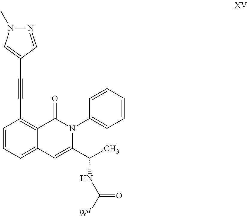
C1=CC=C2C(=C1C#CC1=CN(C)N=C1)C(=O)N(C1=CC=CC=C1)C(C(NC(=O)[Wd])C)=C2
